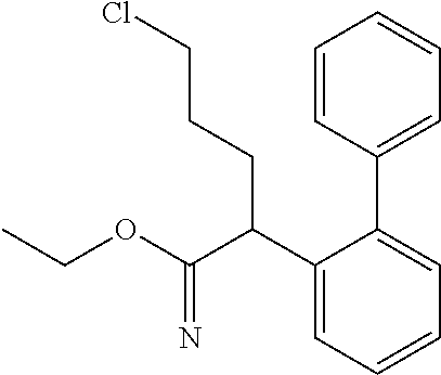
C1(C(C(OCC)=N)CCCCl)=CC=CC=C1C1=CC=CC=C1
